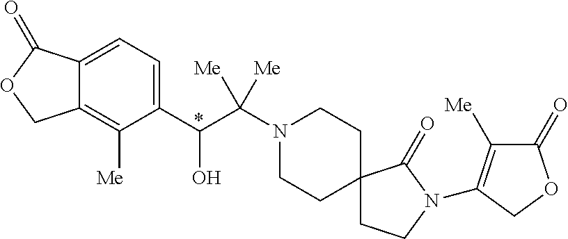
C1(C(O)C(N2CCC3(CC2)CCN(C2=C([Me])C(=O)OC2)C3=O)([Me])[Me])=CC=C2C(=C1[Me])COC2=O
